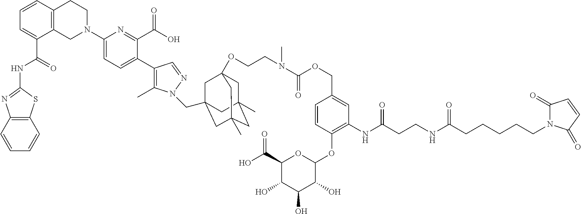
C12=C(C=CC=C1)SC(NC(C1=CC=CC3=C1CN(C1=CC=C(C4=C(C)N(CC56CC7(OCCN(C(OCC8=CC(NC(CCNC(CCCCCN9C(=O)C=CC9=O)=O)=O)=C(OC9C(O)C(O)C(O)C(C(O)=O)O9)C=C8)=O)C)CC(C)(CC(C)(C5)C7)C6)N=C4)C(C(O)=O)=N1)CC3)=O)=N2
